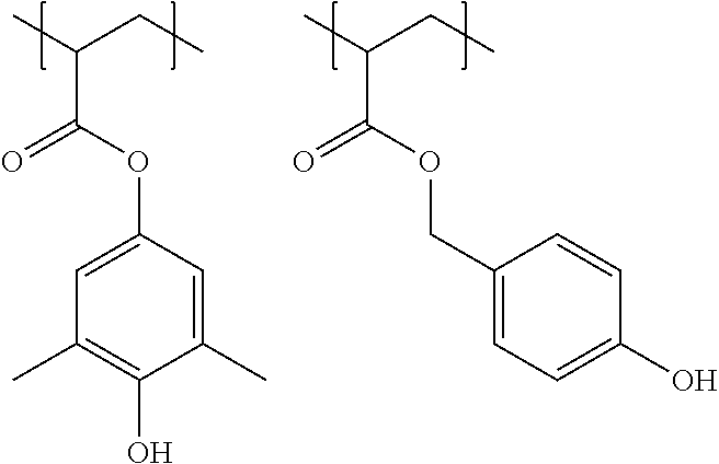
C1(OC(C(C)CC)=O)=CC(C)=C(O)C(C)=C1.C1(COC(C(C)CC)=O)=CC=C(O)C=C1
